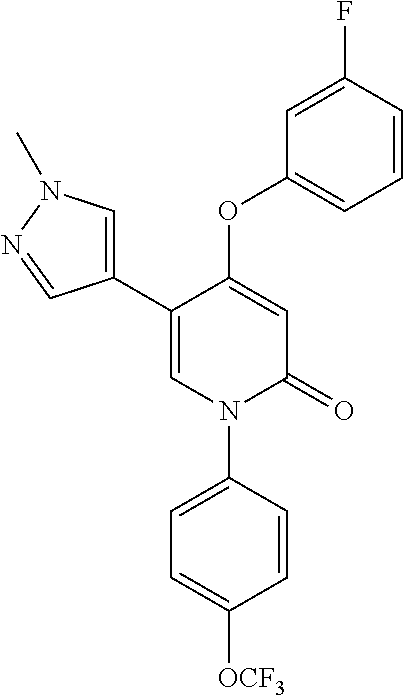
C1=C(OC2=CC=CC(F)=C2)C(C2=CN(C)N=C2)=CN(C2=CC=C([OCF3])C=C2)C1=O
